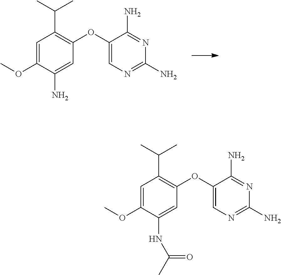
C1(N)=NC=C(OC2=C(C(C)C)C=C(OC)C(N)=C2)C(N)=N1.N1=C(N)N=C(N)C(OC2=C(C(C)C)C=C(OC)C(NC(=O)C)=C2)=C1
